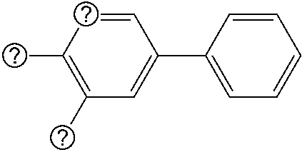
C1=CC(C)=C(C)C=C1C1=CC=CC=C1
